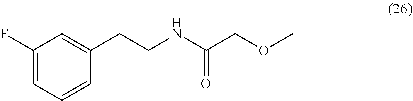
C1(F)=CC=CC(CCNC(COC)=O)=C1
